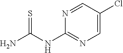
C1=NC(NC(N)=S)=NC=C1Cl
